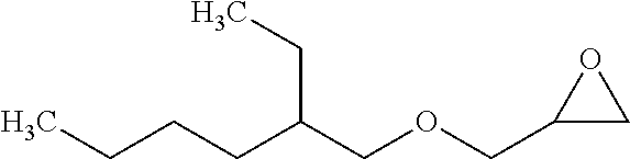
C1(COCC(CCCC)CC)CO1
